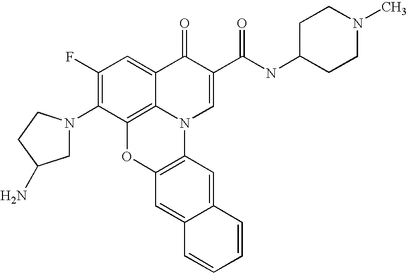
C1(F)=C(N2CC(N)CC2)C2=C3C(=C1)C(=O)C(C(=O)NC1CCN(C)CC1)=CN3C1=C(O2)C=C2C(=C1)C=CC=C2
